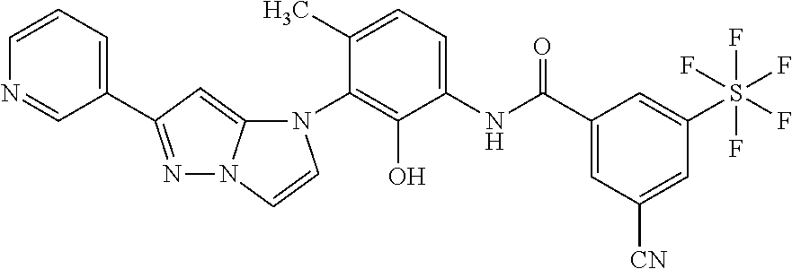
N1=C(C2=CC=CN=C2)C=C2N1C=CN2C1=C(O)C(NC(C2=CC([CN])=CC(S(F)(F)(F)(F)F)=C2)=O)=CC=C1C
